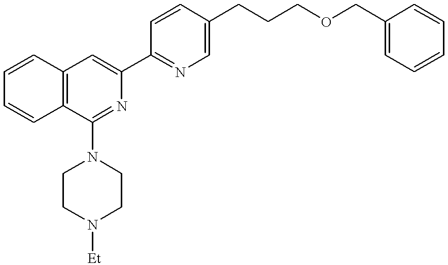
C12=C(C(N3CCN([Et])CC3)=NC(C3=NC=C(CCCOCC4=CC=CC=C4)C=C3)=C1)C=CC=C2
